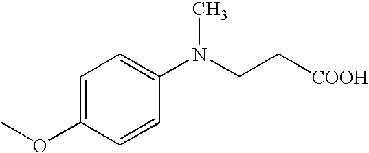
C1=C(OC)C=CC(N(CC[COOH])C)=C1
